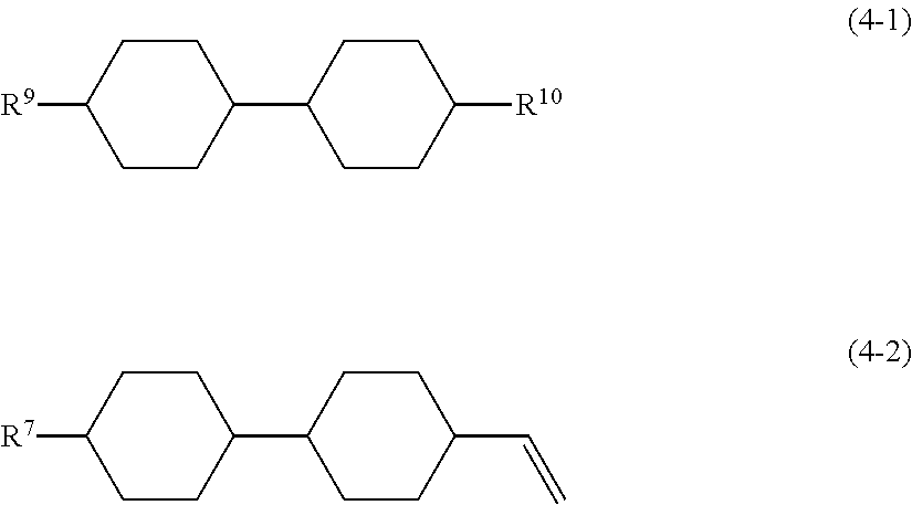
C1CC(C2CCC([R10])CC2)CCC1[R9].C1CC(C2CCC(C=C)CC2)CCC1[R7]
